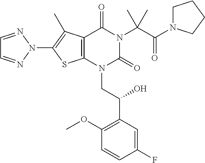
C12=C(N(CC(C3=C(OC)C=CC(F)=C3)O)C(=O)N(C(C(N3CCCC3)=O)(C)C)C1=O)SC(N1N=CC=N1)=C2C
